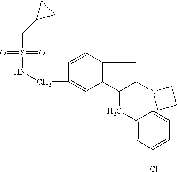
C(C1=CC2=C(C=C1)CC(N1CCC1)C2CC1=CC(Cl)=CC=C1)NS(=O)(=O)CC1CC1
